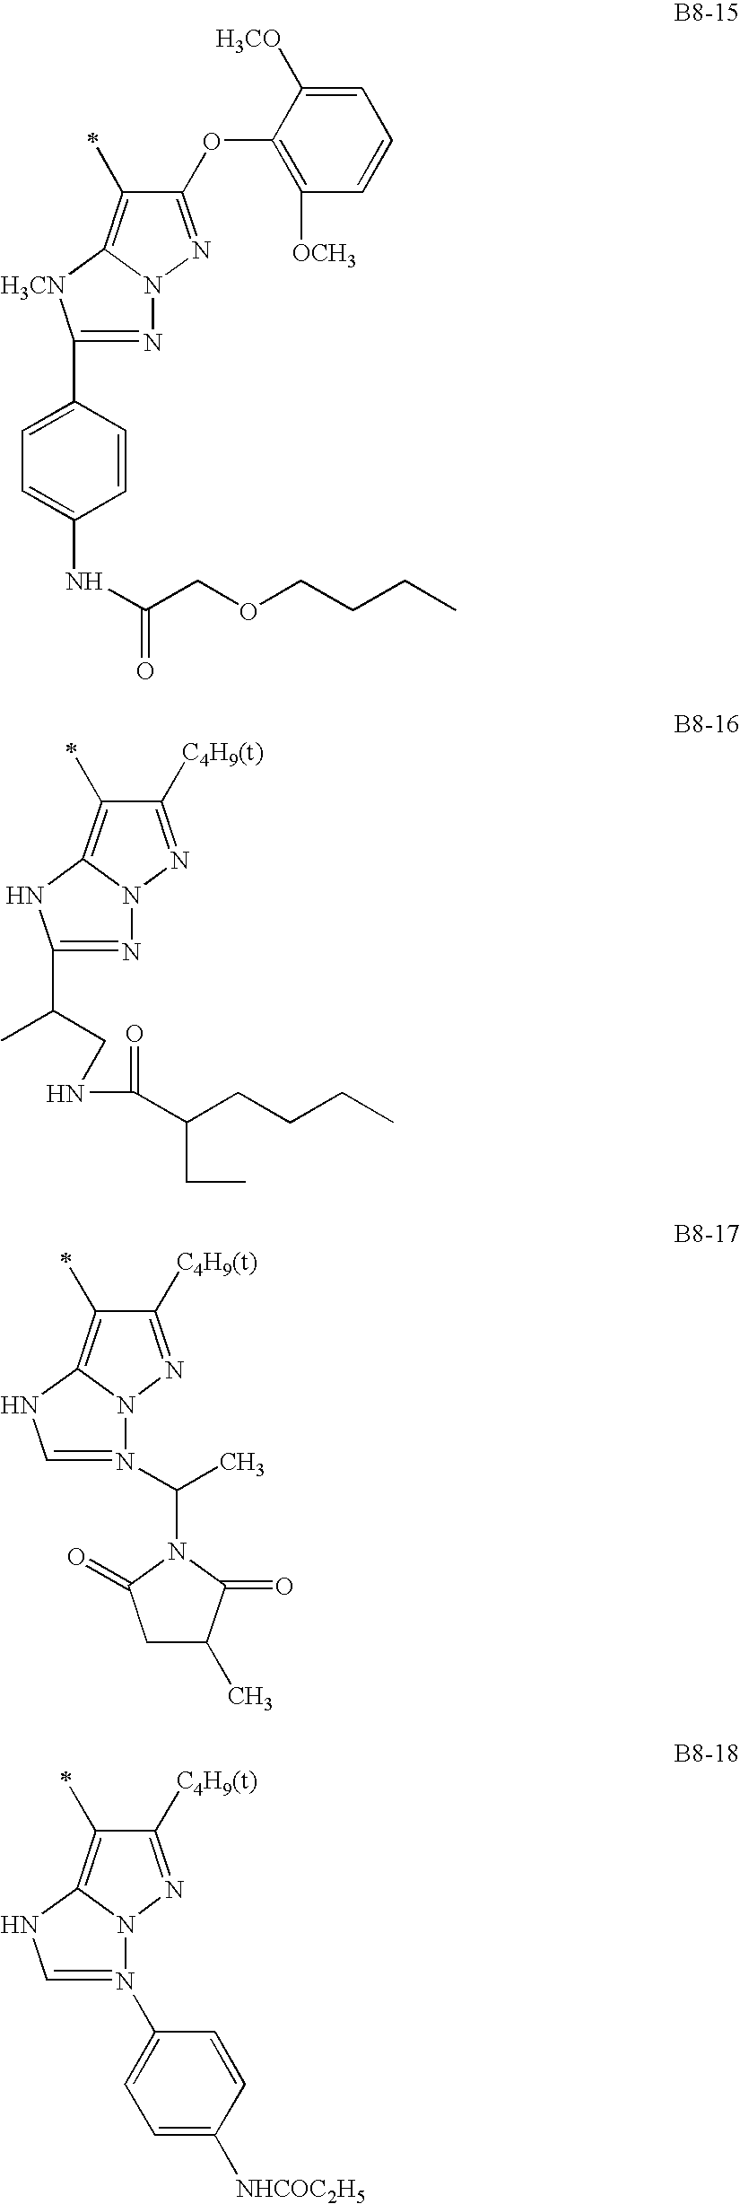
C1(OC2=C([OCH3])C=CC=C2[H3CO])=NN2C(=C1C)[H3CN]C(C1=CC=C(NC(COCCCC)=O)C=C1)=N2.C1([C4H9(t)])=NN2C(=C1C)NC(C(C)CNC(C(CCCC)CC)=O)=N2.C1([C4H9(t)])=NN2C(=C1C)NC=N2C(C)N1C(=O)CC(C)C1=O.C1([C4H9(t)])=NN2C(=C1C)NC=N2C1=CC=C([NHCOC2H5])C=C1
